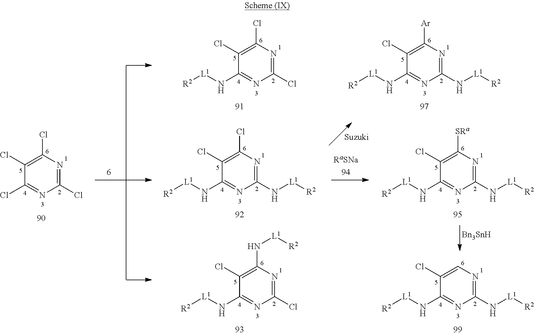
C1(Cl)=CN=C(N[L1][R2])N=C1N[L1][R2].C1(Cl)=C(Cl)N=C(Cl)N=C1Cl.C1(Cl)=C(Cl)N=C(N[L1][R2])N=C1N[L1][R2].C1(Cl)=C(N[L1][R2])N=C(Cl)N=C1N[L1][R2].C1(Cl)=C([Ar])N=C(N[L1][R2])N=C1N[L1][R2].C1(Cl)=C([SRa])N=C(N[L1][R2])N=C1N[L1][R2].[Bn3SnH].C1(Cl)=C(Cl)N=C(Cl)N=C1N[L1][R2]
